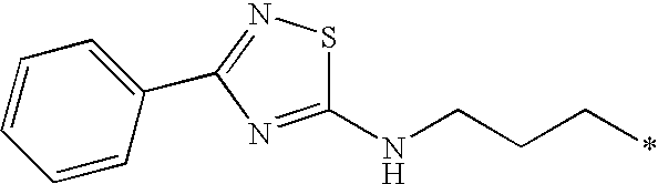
C1(NCCC*)=NC(C2=CC=CC=C2)=NS1
